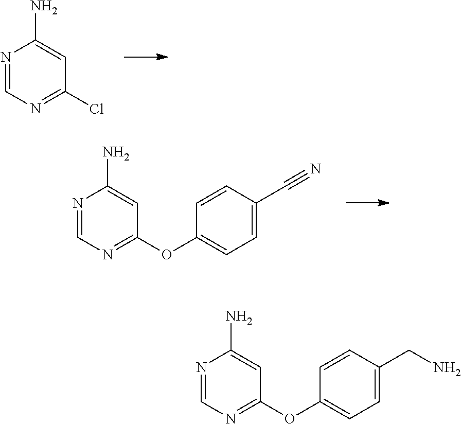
N1=CN=C(Cl)C=C1N.C1(C#N)=CC=C(OC2=NC=NC(N)=C2)C=C1.C1(CN)=CC=C(OC2=NC=NC(N)=C2)C=C1
